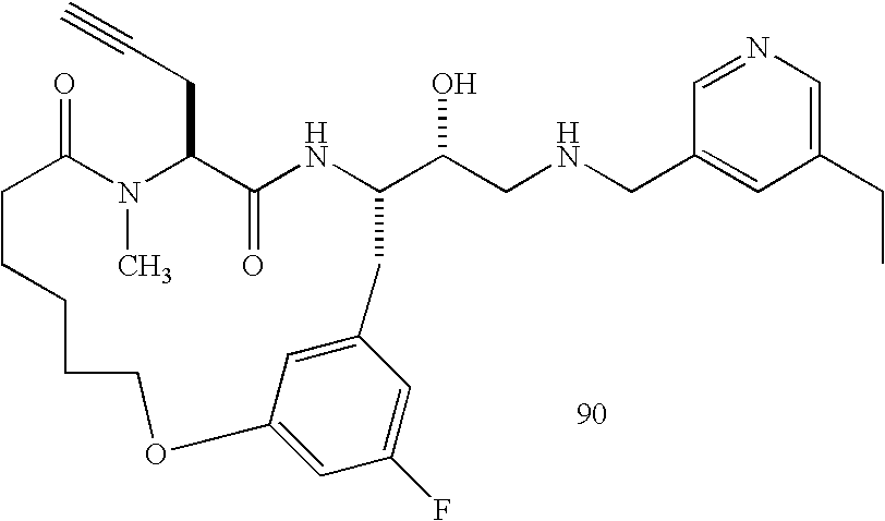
C1=NC=C(CC)C=C1CNCC(O)C1NC(=O)C(CC#C)N(C)C(=O)CCCCCOC2=CC(F)=CC(=C2)C1
